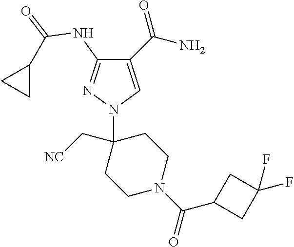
C1(C(N)=O)=CN(C2(C[NC])CCN(C(C3CC(F)(F)C3)=O)CC2)N=C1NC(=O)C1CC1
